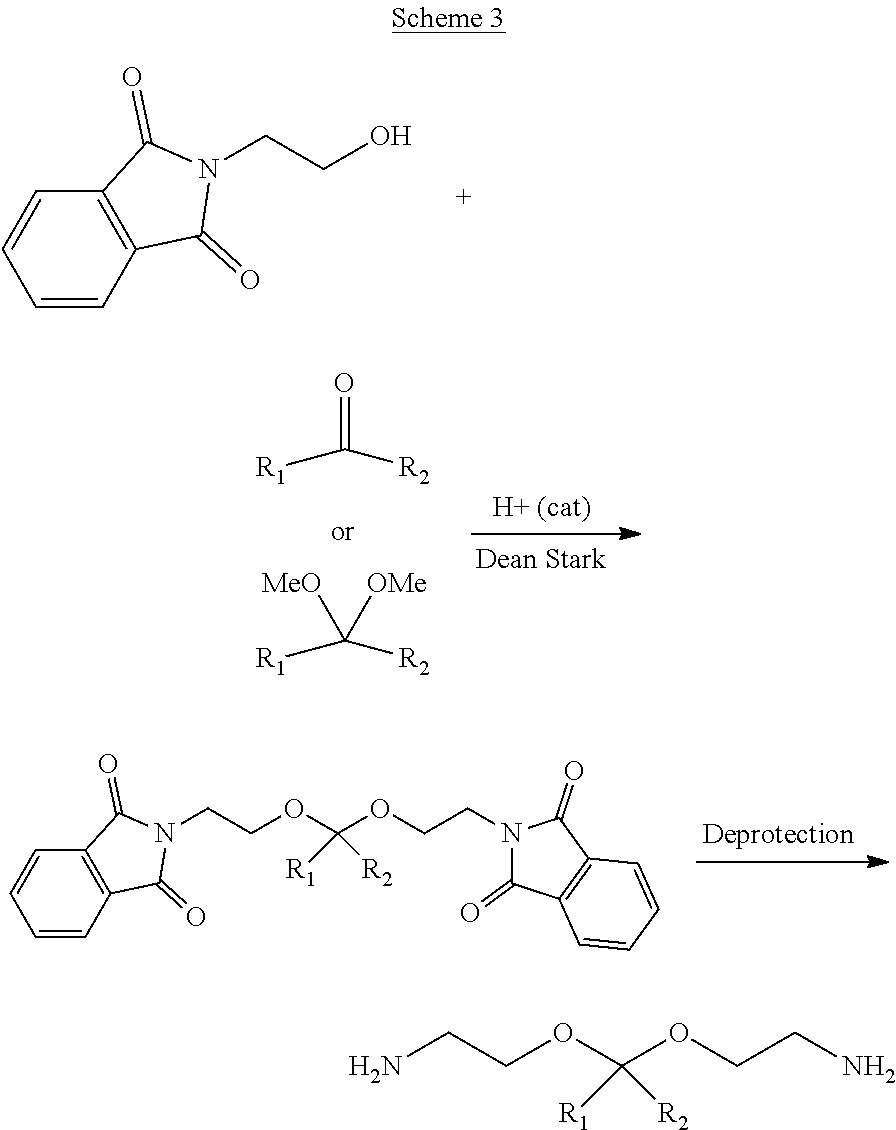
N1(CCO)C(=O)C2=C(C1=O)C=CC=C2.[R1]C(=O)[R2].[R1]C([MeO])([R2])[OMe].N1(CCOC(OCCN2C(=O)C3=C(C2=O)C=CC=C3)([R1])[R2])C(=O)C2=C(C1=O)C=CC=C2.NCCOC(OCCN)([R1])[R2]
